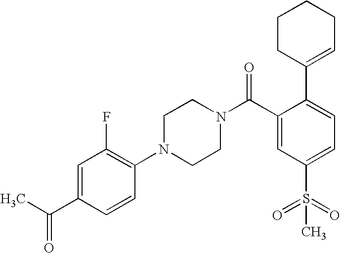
O=C(C1=CC(F)=C(N2CCN(C(C3=CC(S(=O)(=O)C)=CC=C3C3=CCCCC3)=O)CC2)C=C1)C
